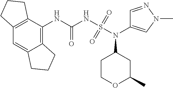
C1(N(S(NC(NC2=C3C(=CC4=C2CCC4)CCC3)=O)(=O)=O)C2=CN(C)N=C2)CCOC(C)C1
